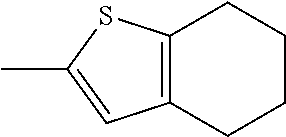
C12=C(CCCC1)C=C(C)S2
